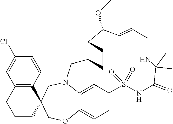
C1=C2C=C3C(=C1)OCC1(CN3CC3C(CC3)C(OC)C=CCNC(C)(C)C(=O)NS2(=O)=O)C2=C(CCC1)C=C(Cl)C=C2
